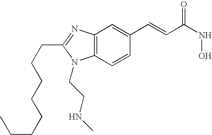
C12=C(C=CC(C=CC(NO)=O)=C1)N(CCNC)C(CCCCCCCC)=N2
